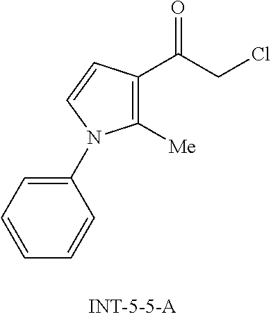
C1([Me])=C(C(=O)CCl)C=CN1C1=CC=CC=C1
